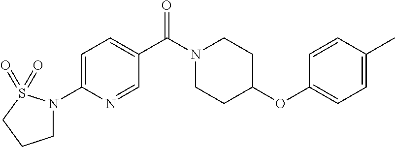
N1(C2=CC=C(C(N3CCC(OC4=CC=C(C)C=C4)CC3)=O)C=N2)S(=O)(=O)CCC1
